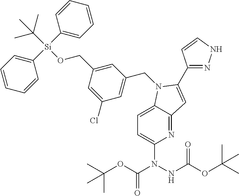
N1=C2C(=CC=C1N(NC(OC(C)(C)C)=O)C(OC(C)(C)C)=O)N(CC1=CC(Cl)=CC(CO[Si](C(C)(C)C)(C3=CC=CC=C3)C3=CC=CC=C3)=C1)C(C1=NNC=C1)=C2
